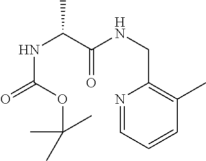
N1=CC=CC(C)=C1CNC(C(NC(=O)OC(C)(C)C)C)=O
